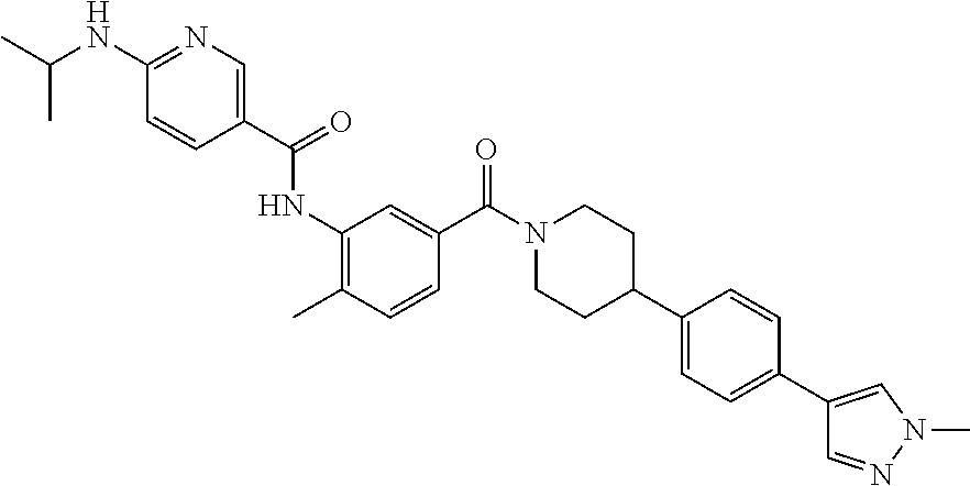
C1(C(=O)NC2=C(C)C=CC(C(N3CCC(C4=CC=C(C5=CN(C)N=C5)C=C4)CC3)=O)=C2)=CN=C(NC(C)C)C=C1
